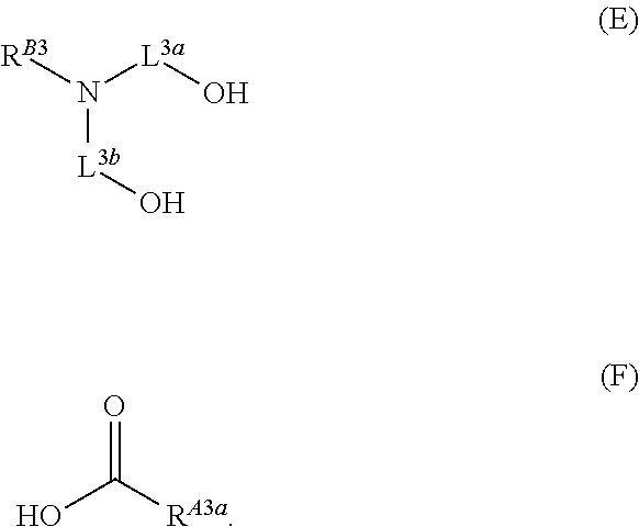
[RB3]N([L3a]O)[L3b]O.O=C([RA3a])O
